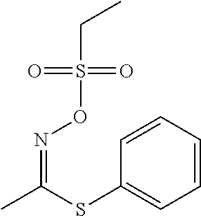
C(C)S(ON=C(C)SC1=CC=CC=C1)(=O)=O
